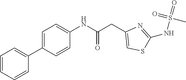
C1=C(C2=CC=CC=C2)C=CC(NC(CC2=CSC(NS(=O)(=O)C)=N2)=O)=C1
